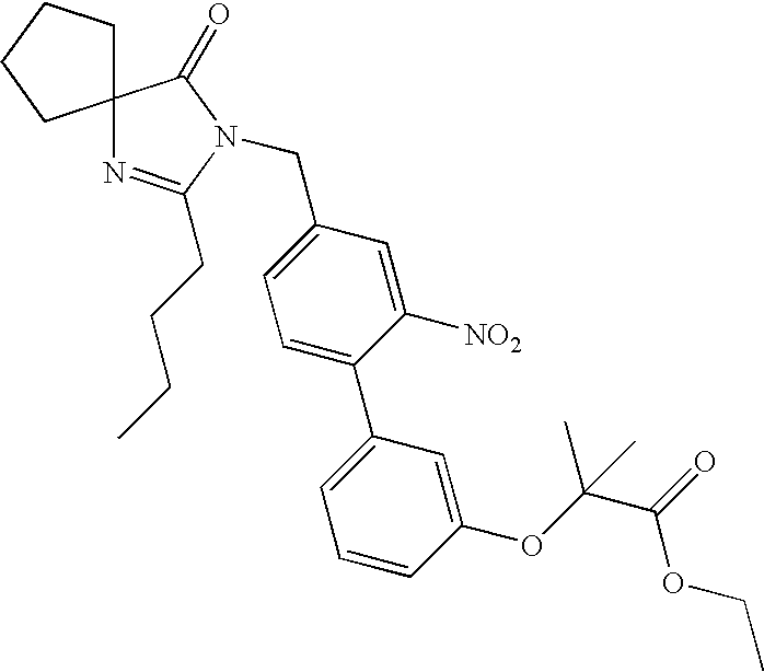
C12(N=C(CCCC)N(CC3=CC=C(C4=CC=CC(OC(C(=O)OCC)(C)C)=C4)C([NO2])=C3)C1=O)CCCC2
